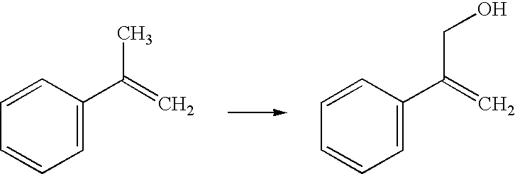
C1=CC(C(=C)C)=CC=C1.C1=CC(C(=C)CO)=CC=C1
